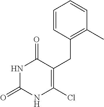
C1=CC(CC2=C(Cl)NC(=O)NC2=O)=C(C)C=C1
